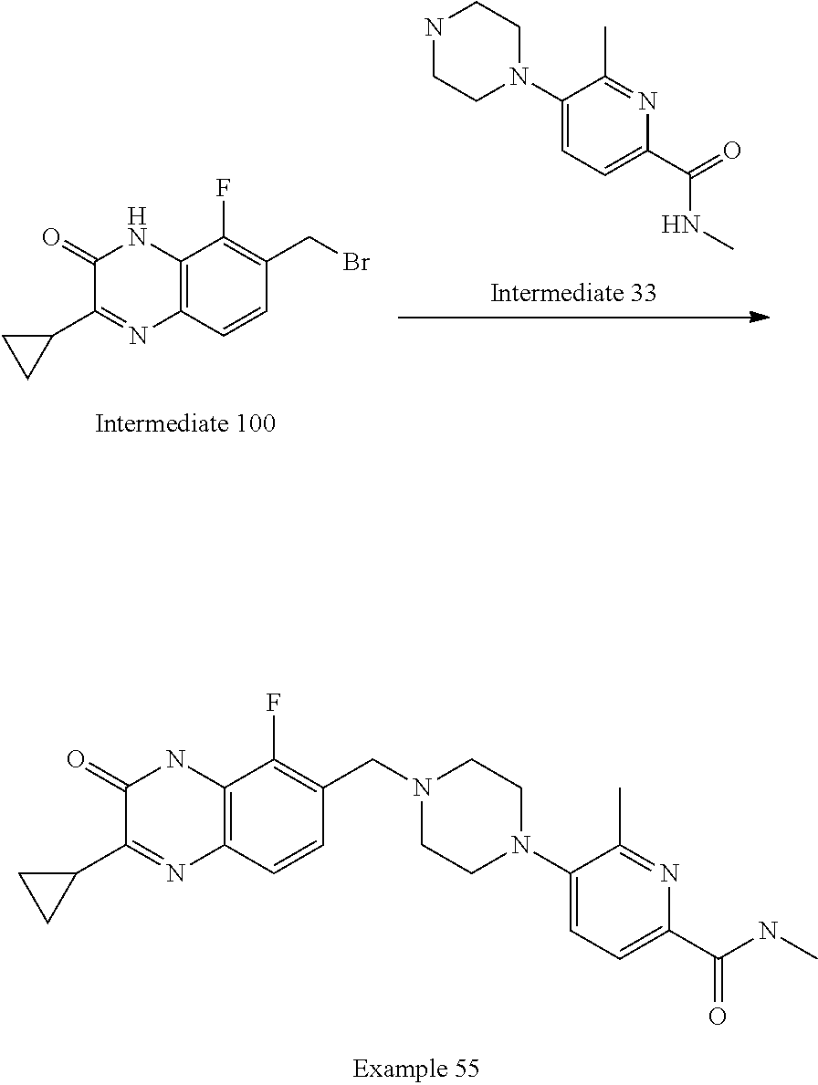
C1=CC2=C(C(F)=C1CBr)NC(=O)C(C1CC1)=N2.C1(C(=O)NC)=CC=C(N2CCNCC2)C(C)=N1.C1=CC2=C(C(F)=C1CN1CCN(C3=CC=C(C(=O)NC)N=C3C)CC1)NC(=O)C(C1CC1)=N2
